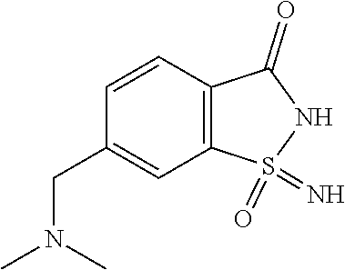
C1=CC2=C(C=C1CN(C)C)S(=N)(=O)NC2=O
